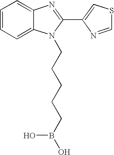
C1=CC=C2C(=C1)N=C(C1=CSC=N1)N2CCCCCB(O)O
